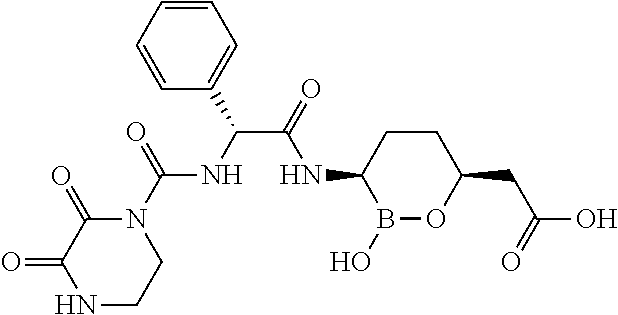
B1(O)OC(CC(O)=O)CCC1NC(C(NC(N1C(=O)C(=O)NCC1)=O)C1=CC=CC=C1)=O
